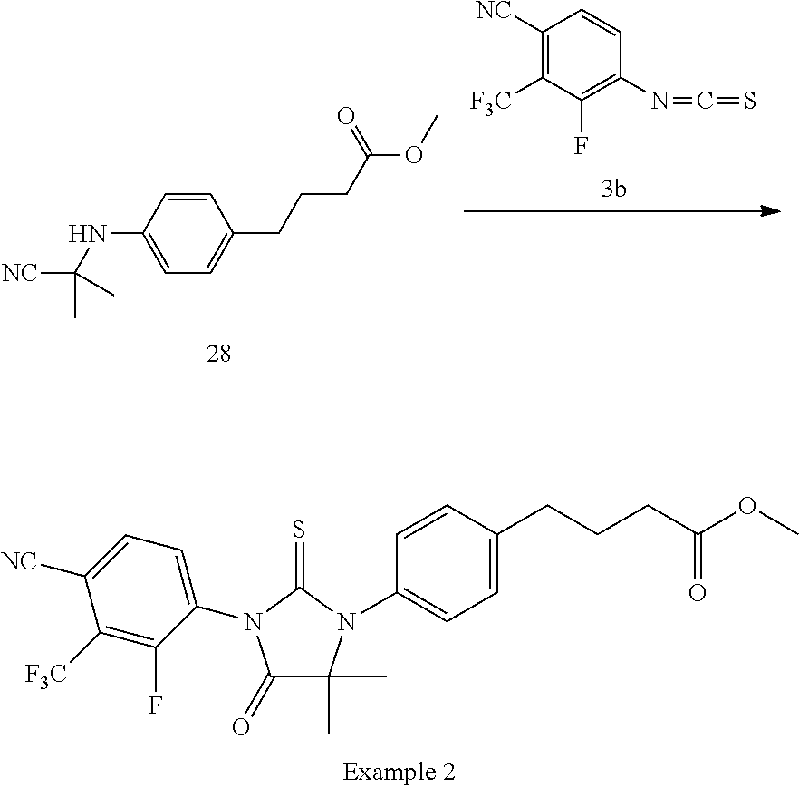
C1(=O)C(C)(C)N(C2=CC=C(CCCC(OC)=O)C=C2)C(=S)N1C1=CC=C([NC])C([F3C])=C1F.C1([NC])=C([F3C])C(F)=C(N=C=S)C=C1.C1=CC(NC(C)(C)[NC])=CC=C1CCCC(OC)=O
